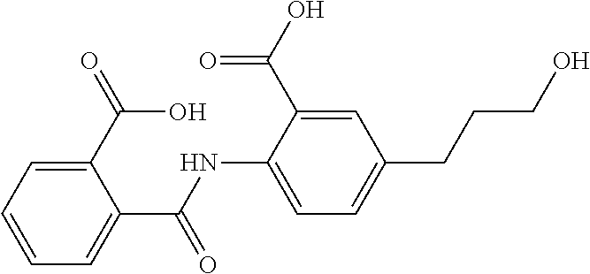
C1(NC(C2=CC=CC=C2C(O)=O)=O)=CC=C(CCCO)C=C1C(O)=O
